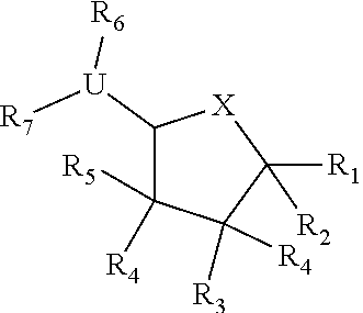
C1([U]([R7])[R6])C([R4])([R5])C([R3])([R4])C([R2])([R1])[X]1
